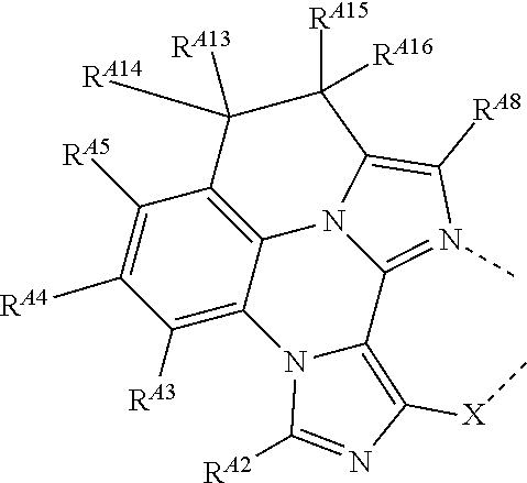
C1([RA5])=C([RA4])C([RA3])=C2C3=C1C([RA14])([RA13])C([RA15])([RA16])C1=C([RA8])N(C)=C(C4=C([X]C)N=C([RA2])N24)N31
